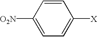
C1=CC([O2N])=CC=C1[X]
